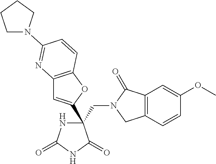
C(C1(C2=CC3=C(O2)C=CC(N2CCCC2)=N3)NC(=O)NC1=O)N1CC2=C(C1=O)C=C(OC)C=C2
